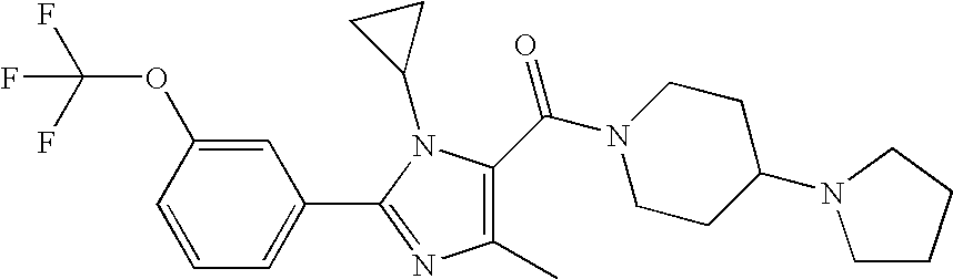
C1=CC=C(C2=NC(C)=C(C(N3CCC(N4CCCC4)CC3)=O)N2C2CC2)C=C1OC(F)(F)F
